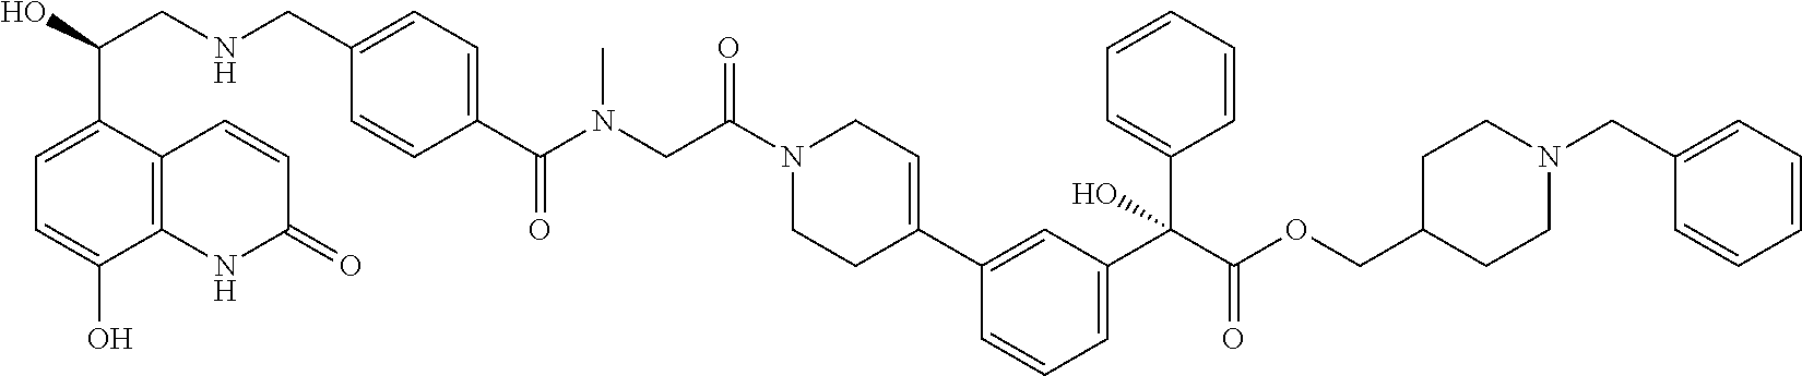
C(C(N1CCC(C2=CC(C(C(=O)OCC3CCN(CC4=CC=CC=C4)CC3)(C3=CC=CC=C3)O)=CC=C2)=CC1)=O)N(C(C1=CC=C(CNCC(O)C2=CC=C(O)C3=C2C=CC(=O)N3)C=C1)=O)C
